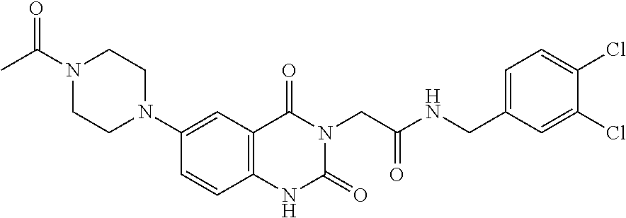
C1=CC2=C(C=C1N1CCN(C(C)=O)CC1)C(=O)N(CC(NCC1=CC=C(Cl)C(Cl)=C1)=O)C(=O)N2
